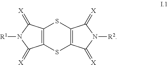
C12=C(SC3=C(S1)C(=[X])N([R2])C3=[X])C(=[X])N([R1])C2=[X]
